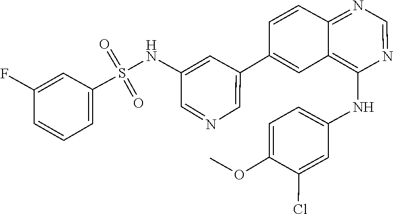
N1=CN=C2C=CC(C3=CN=CC(NS(=O)(=O)C4=CC=CC(F)=C4)=C3)=CC2=C1NC1=CC=C(OC)C(Cl)=C1
